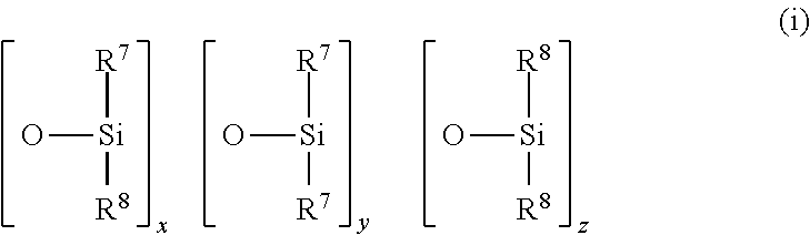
O[Si]([R7])[R8].O[Si]([R7])[R7].O[Si]([R8])[R8]
